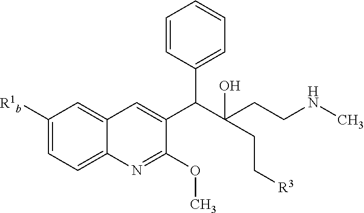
C1([R1b])=CC=C2C(=C1)C=C(C(C(CCNC)(O)CC[R3])C1=CC=CC=C1)C(OC)=N2
